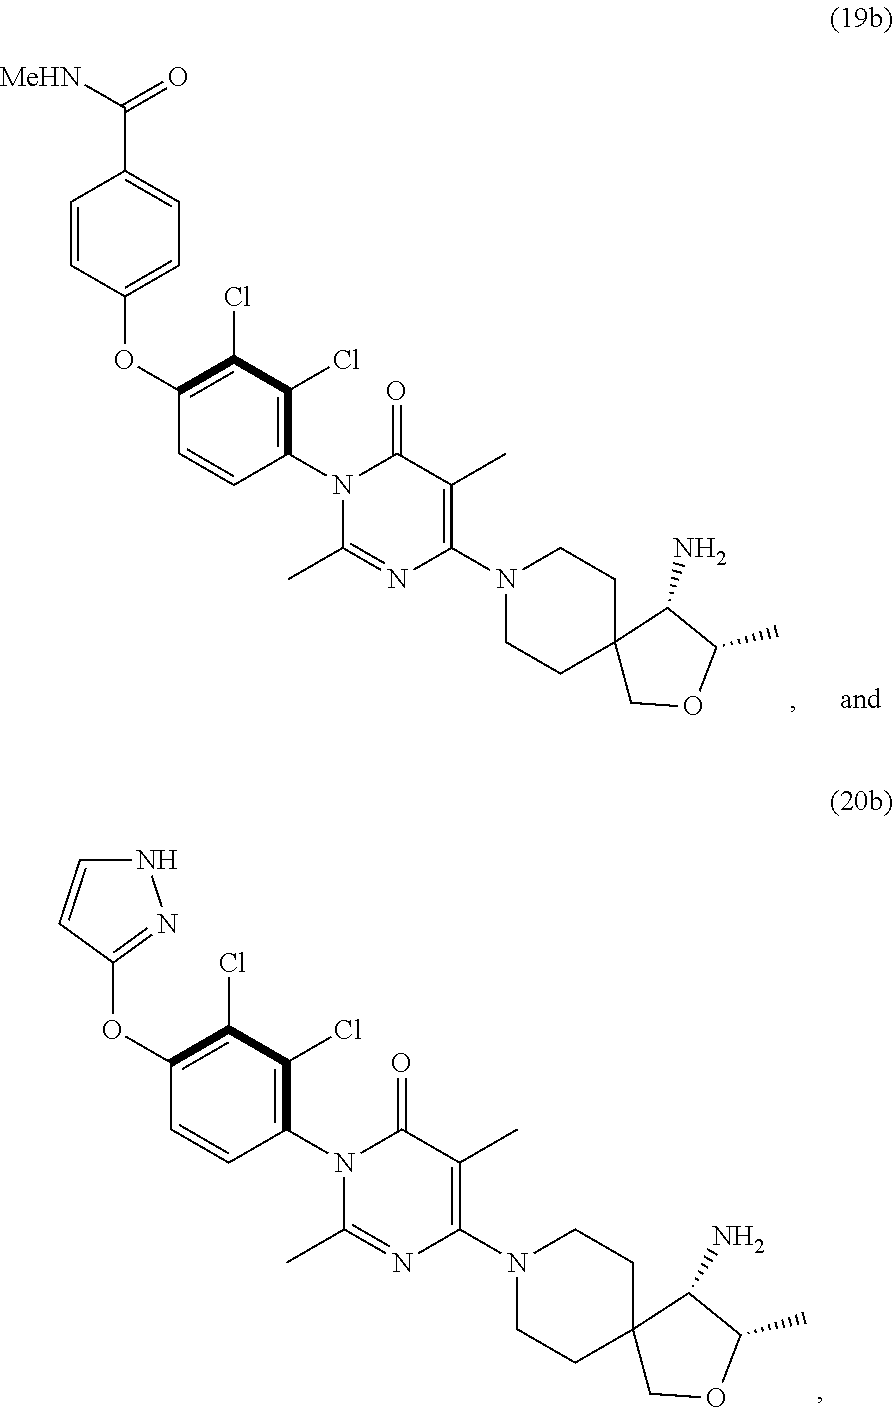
C1(N2C(=O)C(C)=C(N3CCC4(CC3)COC(C)C4N)N=C2C)=C(Cl)C(Cl)=C(OC2=NNC=C2)C=C1.C1(N2C(=O)C(C)=C(N3CCC4(CC3)COC(C)C4N)N=C2C)=C(Cl)C(Cl)=C(OC2=CC=C(C([MeHN])=O)C=C2)C=C1
